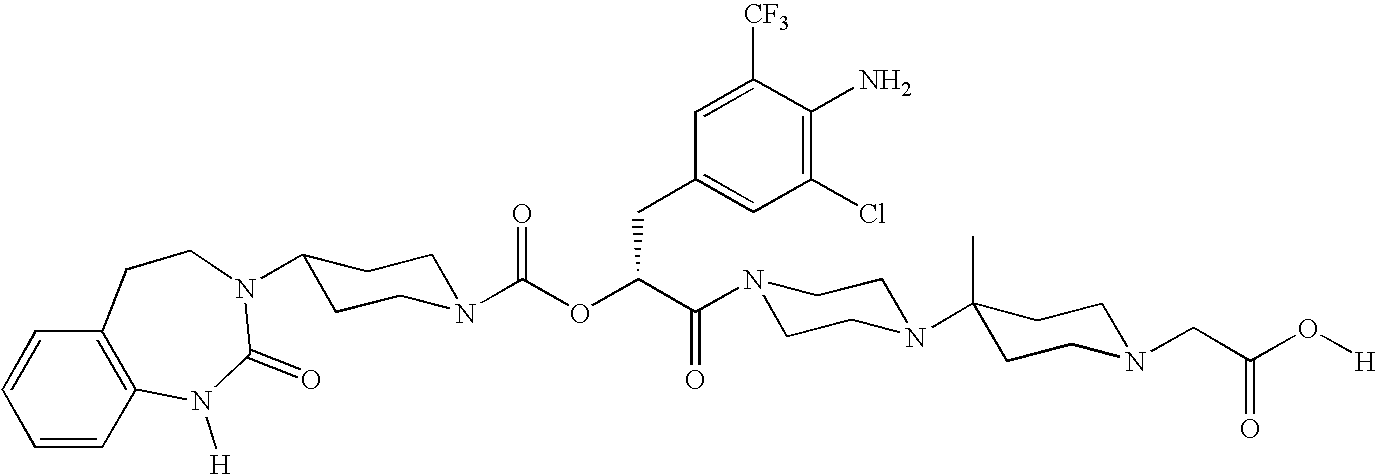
C1(Cl)=C(N)C([CF3])=CC(CC(OC(=O)N2CCC(N3C(=O)N([H])C4=C(C=CC=C4)CC3)CC2)C(=O)N2CCN(C3(C)CCN(CC(O[H])=O)CC3)CC2)=C1
